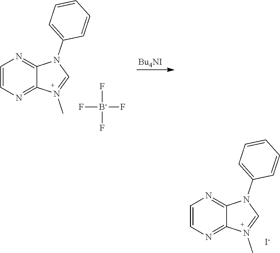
C1=CN=C2C(=N1)N(C1=CC=CC=C1)C=N2C.[I-].C1=CN=C2C(=N1)N(C1=CC=CC=C1)C=N2C.F[B-](F)(F)F.[Bu4NI]
